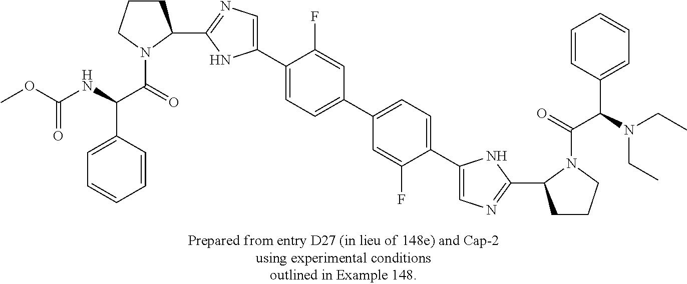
C(=O)(OC)NC(C(N1C(C2=NC=C(C3=CC=C(C4=CC=C(C5=CN=C(C6CCCN6C(=O)C(N(CC)CC)C6=CC=CC=C6)N5)C(F)=C4)C=C3F)N2)CCC1)=O)C1=CC=CC=C1
